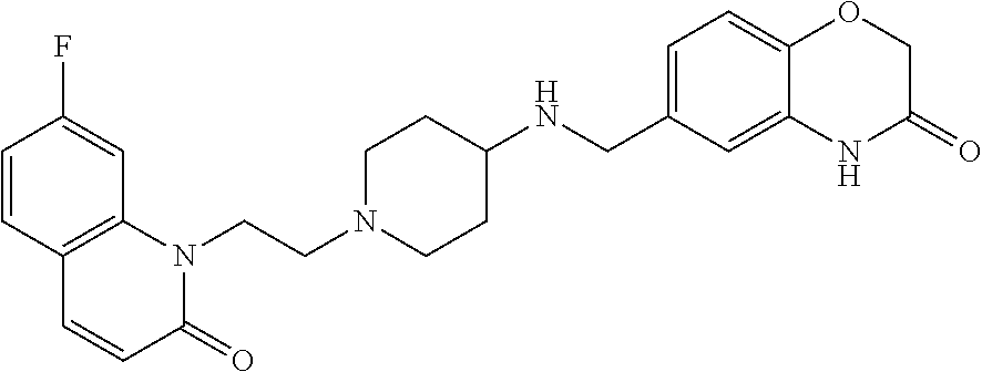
C1=CC2=C(C=C1F)N(CCN1CCC(NCC3=CC=C4C(=C3)NC(=O)CO4)CC1)C(=O)C=C2
